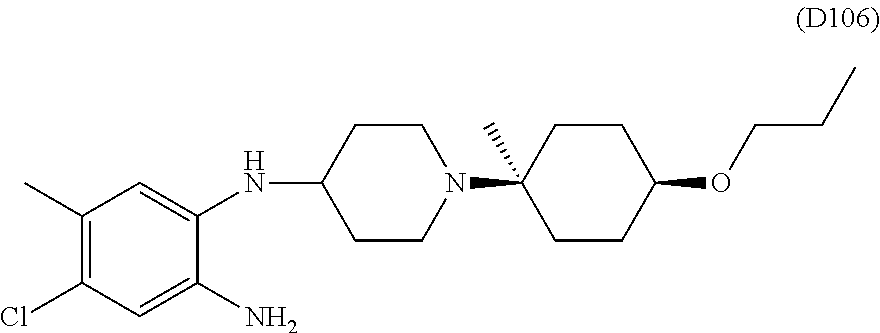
C1(C)=C(Cl)C=C(N)C(NC2CCN(C3(C)CCC(OCCC)CC3)CC2)=C1
